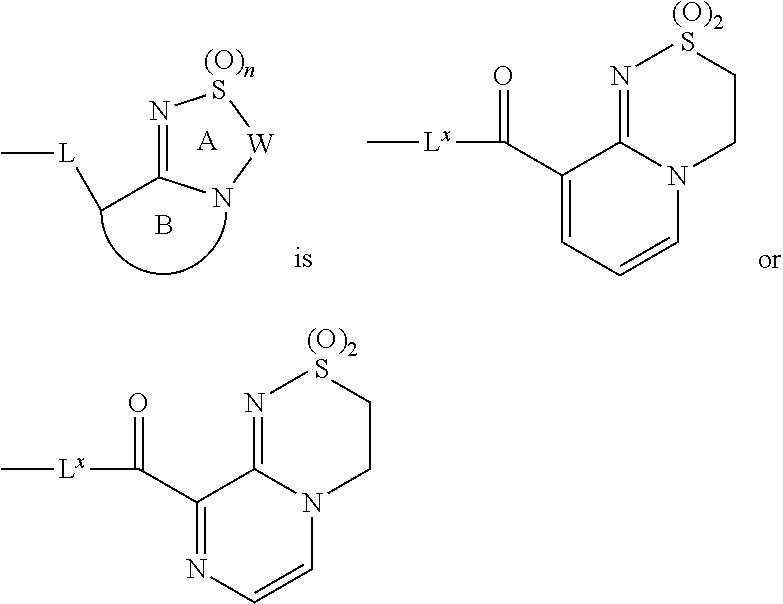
C[L]CC1=N[(O)n S][W]N1.B.C1(C([Lx]C)=O)=CC=CN2C1=N[(O)2 S]CC2.[A].C1(C([Lx]C)=O)=NC=CN2C1=N[(O)2 S]CC2
